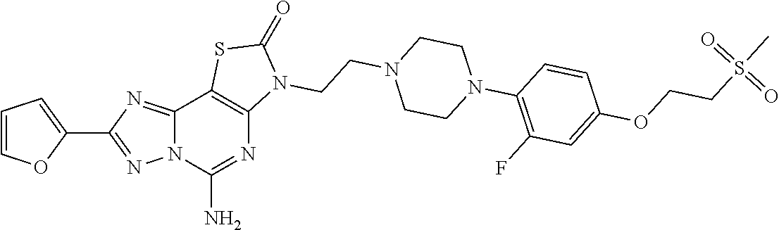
C1=COC(C2=NN3C(=N2)C2=C(N=C3N)N(CCN3CCN(C4=C(F)C=C(OCCS(C)(=O)=O)C=C4)CC3)C(=O)S2)=C1
